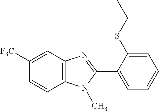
C12=C(N(C)C(C3=CC=CC=C3SCC)=N1)C=CC([F3C])=C2
